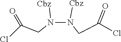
N(N([Cbz])CC(Cl)=O)([Cbz])CC(Cl)=O
